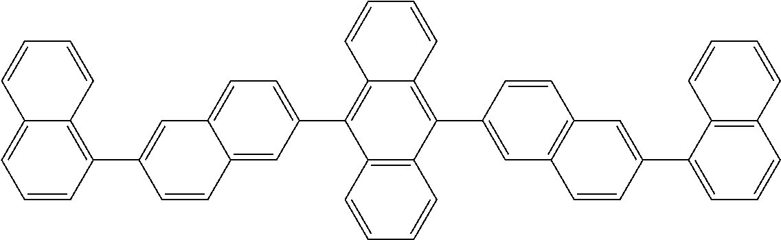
C12=CC(C3=C4C(=C(C5=CC6=C(C=C5)C=C(C5=CC=CC7=C5C=CC=C7)C=C6)C5=C3C=CC=C5)C=CC=C4)=CC=C1C=C(C1=C3C(=CC=C1)C=CC=C3)C=C2
